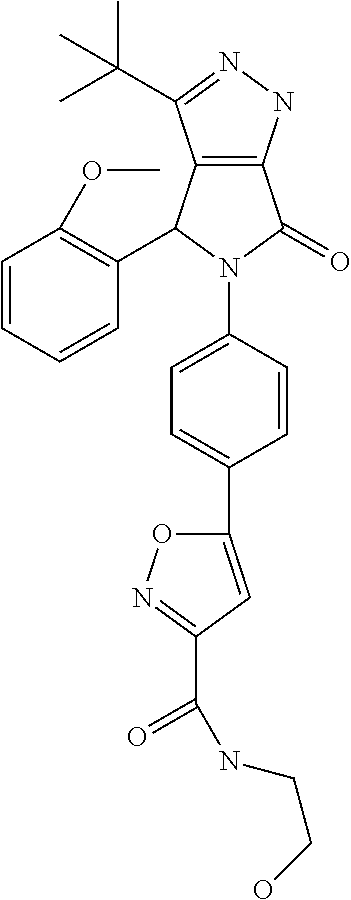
C12=C(NN=C1C(C)(C)C)C(=O)N(C1=CC=C(C3=CC(C(NCCO)=O)=NO3)C=C1)C2C1=C(OC)C=CC=C1
